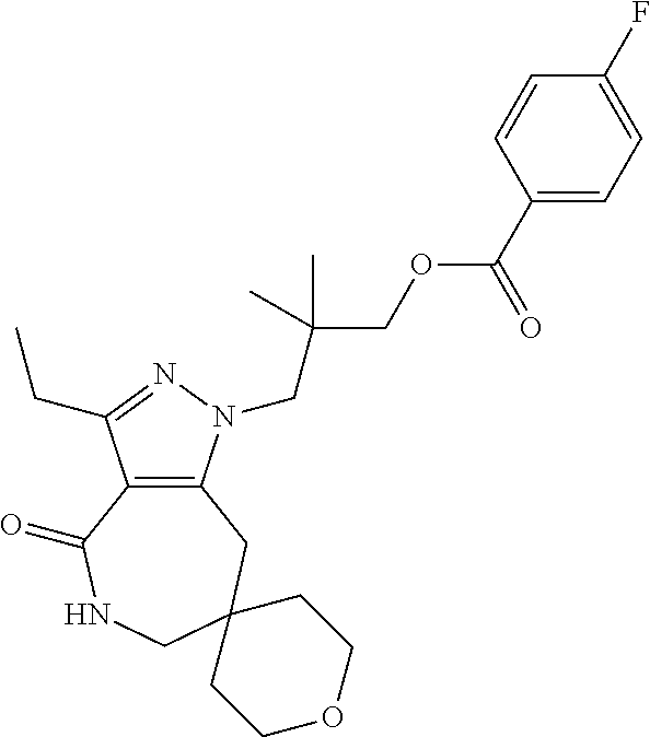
C12=C(N(CC(COC(C3=CC=C(F)C=C3)=O)(C)C)N=C1CC)CC1(CNC2=O)CCOCC1
